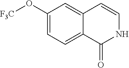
C1(O[F3C])=CC=C2C(=C1)C=CNC2=O
